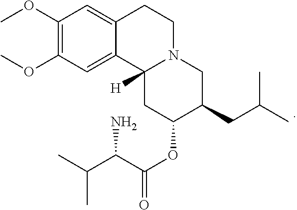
COC1=C(OC)C=C2C(=C1)CCN1C2([H])CC(OC(C(N)C(C)C)=O)C(CC(C)C)C1
